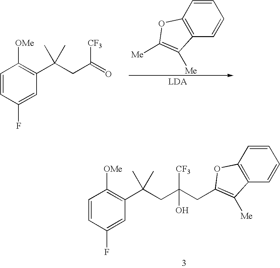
C(CC(=O)[CF3])(C1=C([OMe])C=CC(F)=C1)(C)C.C1=CC2=C(C=C1)C([Me])=C([Me])O2.C(CC(CC1=C([Me])C2=C(C=CC=C2)O1)([CF3])O)(C1=C([OMe])C=CC(F)=C1)(C)C
